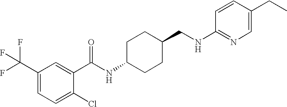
C1(C(F)(F)F)=CC=C(Cl)C(C(NC2CCC(CNC3=NC=C(CC)C=C3)CC2)=O)=C1
